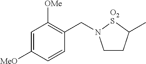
C1CC(C)[O2S]N1CC1=C([OMe])C=C([MeO])C=C1
